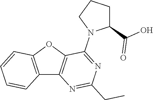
C12=C(OC3=C1N=C(CC)N=C3N1C(C(O)=O)CCC1)C=CC=C2
